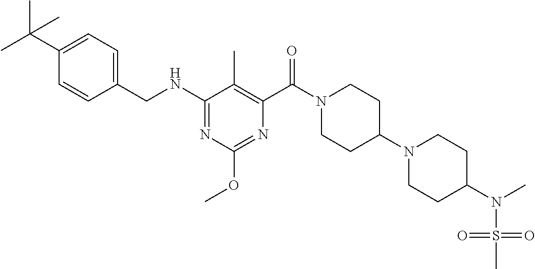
C1(NCC2=CC=C(C(C)(C)C)C=C2)=NC(OC)=NC(C(N2CCC(N3CCC(N(C)S(=O)(=O)C)CC3)CC2)=O)=C1C
